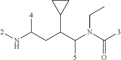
[2]NC(CC(C(N(C([3])=O)CC)[5])C1CC1)[4]
